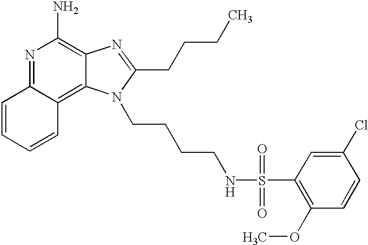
N1=C2C(=C3C(=C1N)N=C(CCCC)N3CCCCNS(C1=C(OC)C=CC(Cl)=C1)(=O)=O)C=CC=C2
